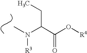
CN(C(C(O[R4])=O)CC)[R3]
